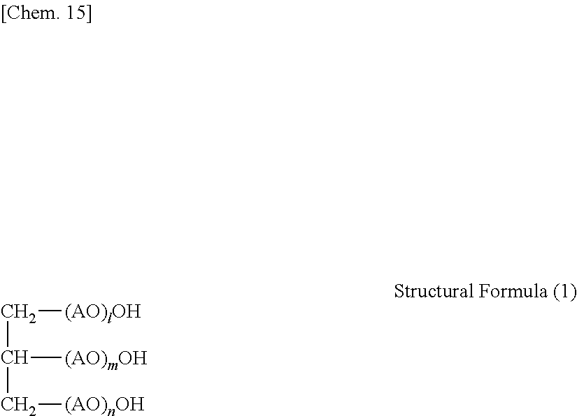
C(C[(AO)lOH])(C[(AO)nOH])[(AO)mOH]
